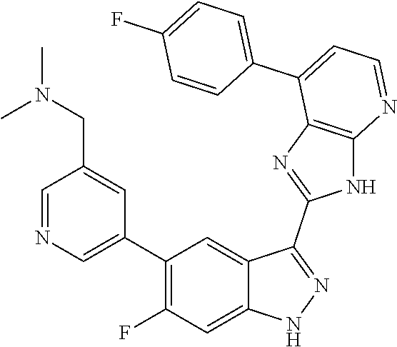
C1=NC=C(C2=C(F)C=C3C(=C2)C(C2=NC4=C(N2)N=CC=C4C2=CC=C(F)C=C2)=NN3)C=C1CN(C)C
